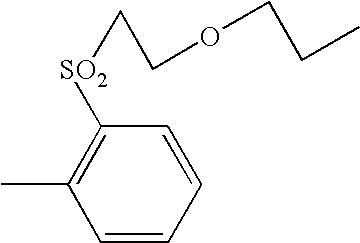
[SO2](CCOCCC)C1=C(C)C=CC=C1
